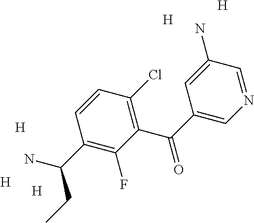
C1(C(C2=CN=CC(N)=C2)=O)=C(Cl)C=CC(C(N)CC)=C1F.[H].[H].[H].[H].[H]
